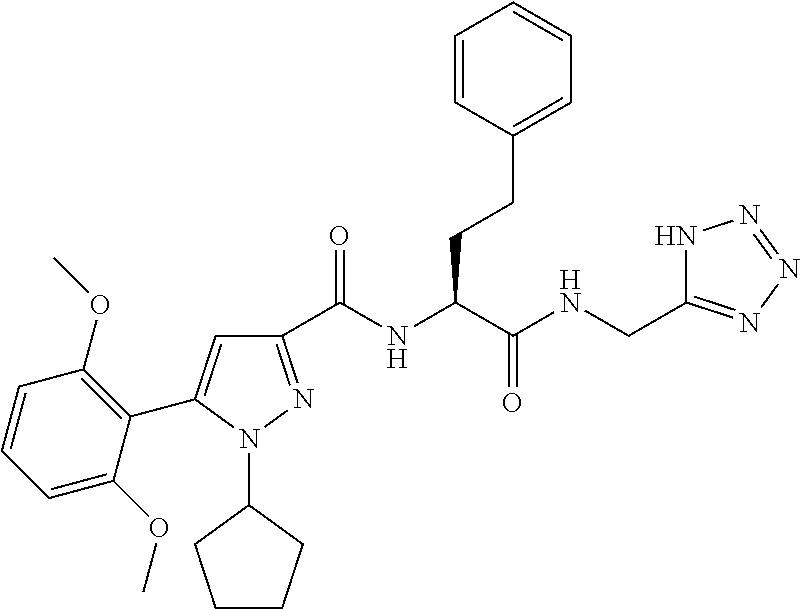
C1(C(NC(C(NCC2=NN=NN2)=O)CCC2=CC=CC=C2)=O)=NN(C2CCCC2)C(C2=C(OC)C=CC=C2OC)=C1
